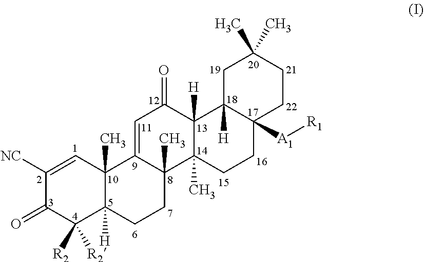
C1([NC])=CC2(C)C([H])(C([R2])([R2])C1=O)CCC1(C)C2=CC(=O)C2([H])C1(C)CCC1([A1][R1])C2([H])CC(C)(C)CC1
